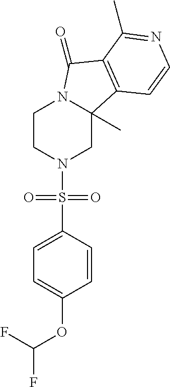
C1CN(S(C2=CC=C(OC(F)F)C=C2)(=O)=O)CC2(C)N1C(=O)C1=C2C=CN=C1C
